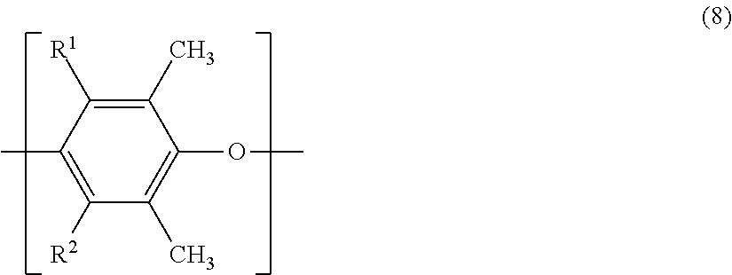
C1(C)=C([R1])C(C)=C([R2])C(C)=C1OC
